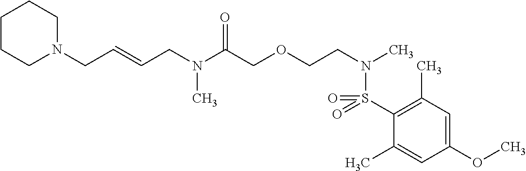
C1(S(N(CCOCC(N(CC=CCN2CCCCC2)C)=O)C)(=O)=O)=C(C)C=C(OC)C=C1C
